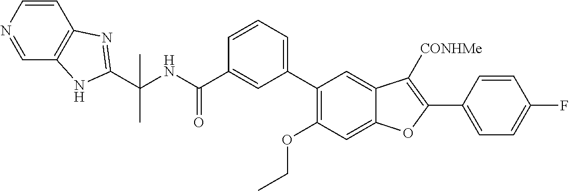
C(NC(C1=CC(C2=C(OCC)C=C3C(=C2)C([CONHMe])=C(C2=CC=C(F)C=C2)O3)=CC=C1)=O)(C)(C)C1=NC2=C(C=NC=C2)N1
